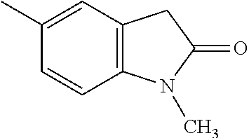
C1(C)=CC2=C(C=C1)N(C)C(=O)C2
